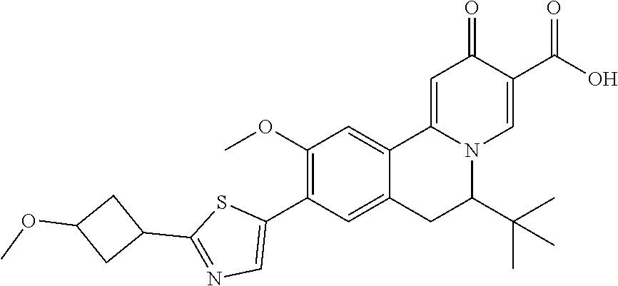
COC1CC(C2=NC=C(C3=C(OC)C=C4C5=CC(=O)C(C(=O)O)=CN5C(C(C)(C)C)CC4=C3)S2)C1
